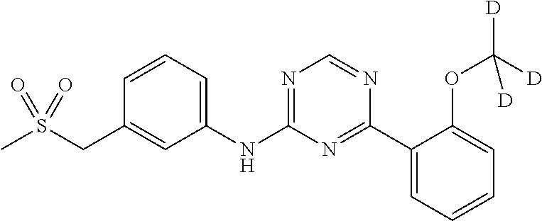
C1(NC2=NC=NC(C3=CC=CC=C3OC([D])([D])[D])=N2)=CC=CC(CS(C)(=O)=O)=C1
